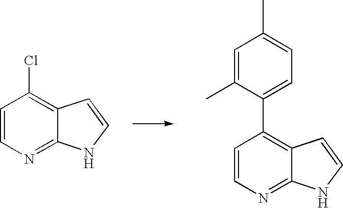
C1=C(C)C(C2=C3C(=NC=C2)NC=C3)=CC=C1C.ClC1=C2C(=NC=C1)NC=C2
